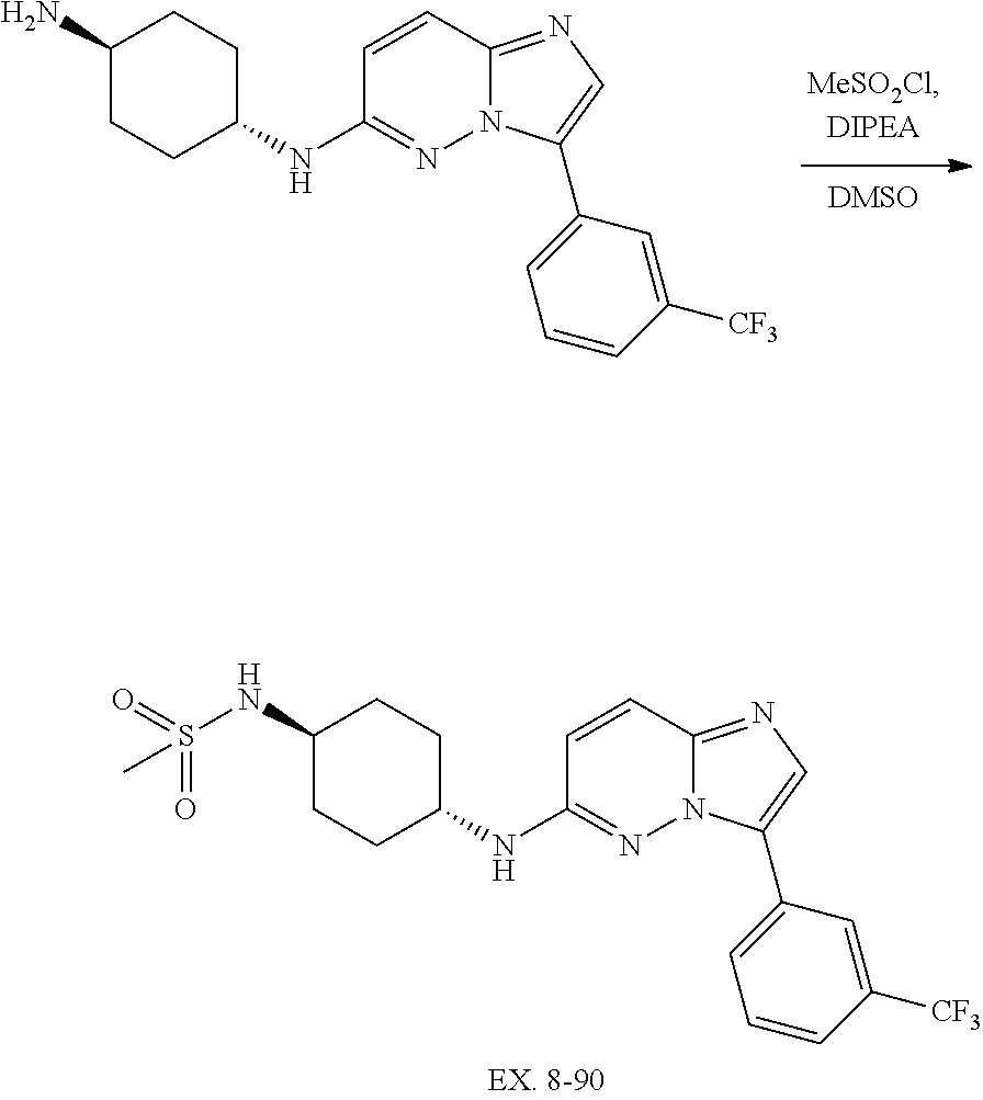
C1(N)CCC(NC2=NN3C(=NC=C3C3=CC=CC([CF3])=C3)C=C2)CC1.C1(NS(=O)(C)=O)CCC(NC2=NN3C(=NC=C3C3=CC=CC([CF3])=C3)C=C2)CC1
